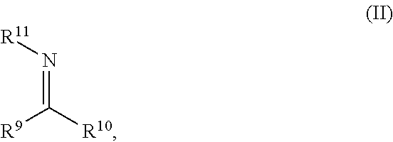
N(=C([R10])[R9])[R11]
